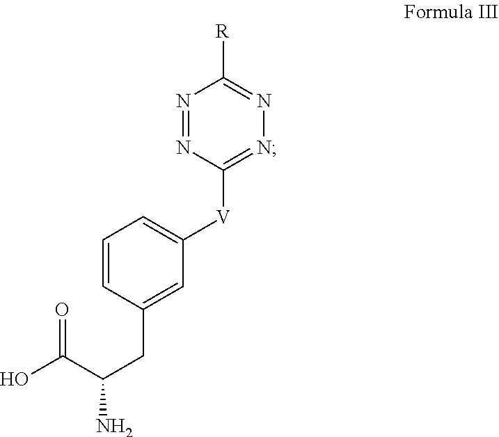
C1=C([V]C2=NN=C([R])N=N2)C=C(CC(C(O)=O)N)C=C1
